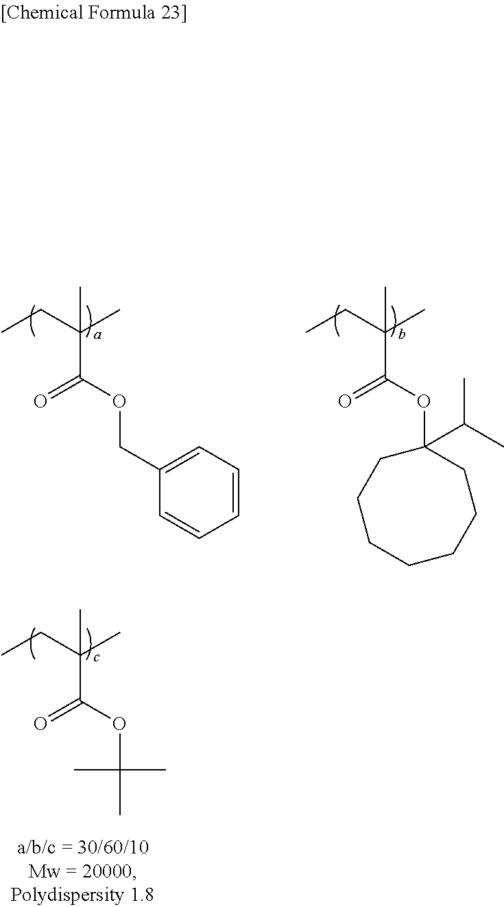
CCC(C)(C(OCC1=CC=CC=C1)=O)C.CCC(C)(C(OC1(C(C)C)CCCCCCC1)=O)C.CCC(C)(C(OC(C)(C)C)=O)C
